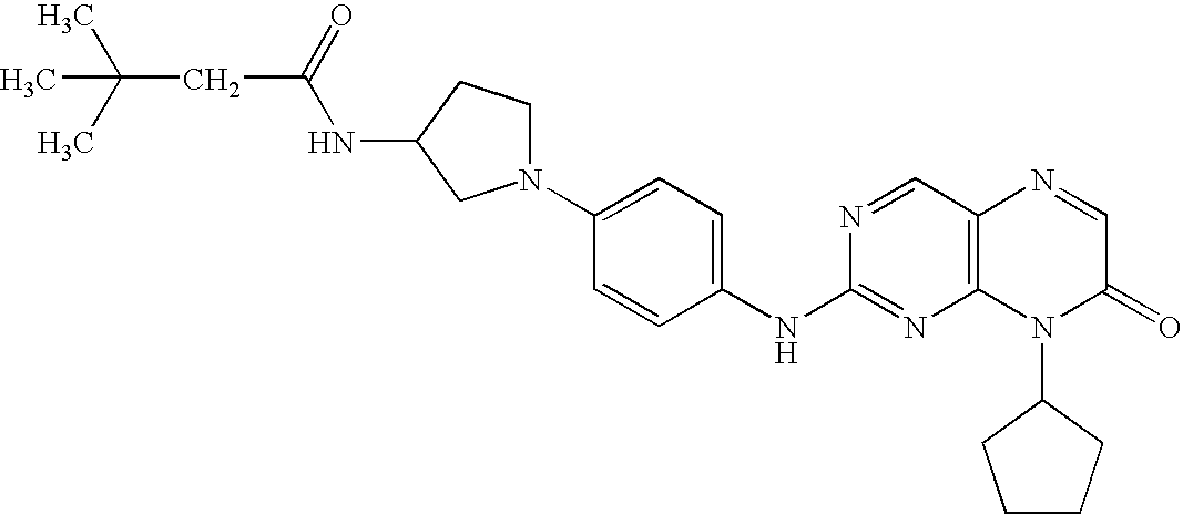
C1=CC(NC2=NC3=C(C=N2)N=CC(=O)N3C2CCCC2)=CC=C1N1CCC(NC(=O)CC(C)(C)C)C1
